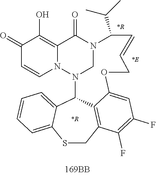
C1(=O)C=CN2C(=C1O)C(=O)N1CN2C2C3=CC=CC=C3SCC3=C2C(=CC(F)=C3F)OCC=CC1C(C)C.[*R].[*E].[*R]
